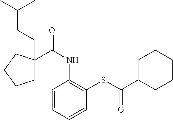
C1=CC=CC(SC(C2CCCCC2)=O)=C1NC(=O)C1(CCC(C)C)CCCC1
